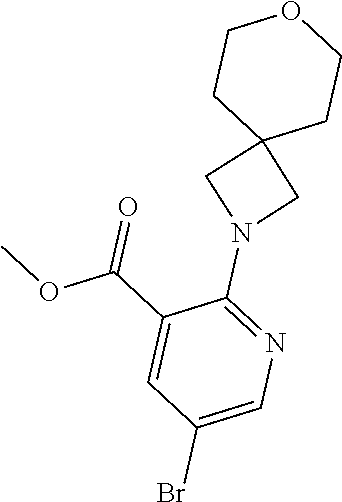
COC(C1=CC(Br)=CN=C1N1CC2(C1)CCOCC2)=O
